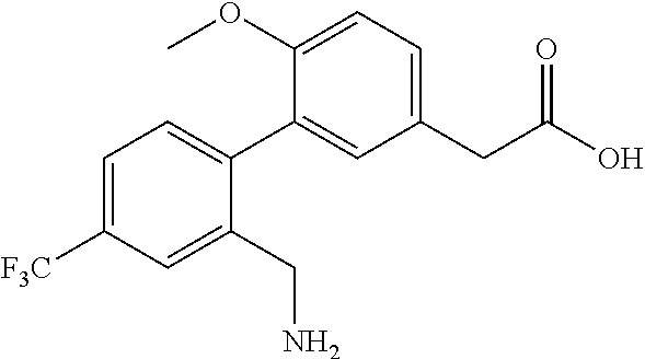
C1(CC(O)=O)=CC=C(OC)C(C2=CC=C([F3C])C=C2CN)=C1
